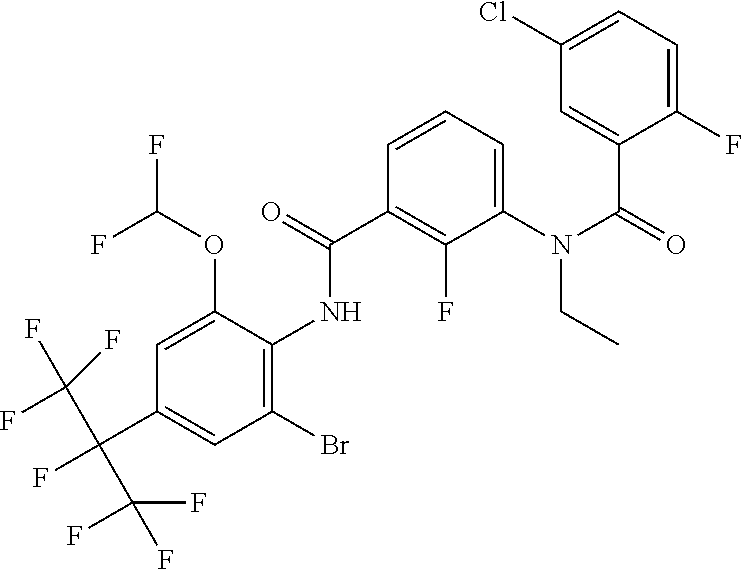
C1=CC=C(N(C(=O)C2=CC(Cl)=CC=C2F)CC)C(F)=C1C(=O)NC1=C(Br)C=C(C(F)(C(F)(F)F)C(F)(F)F)C=C1OC(F)F
